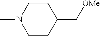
C1CN(C)CCC1C[OMe]
